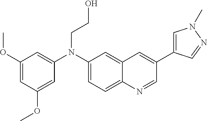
C1(N(C2=CC(OC)=CC(OC)=C2)CCO)=CC=C2C(=C1)C=C(C1=CN(C)N=C1)C=N2
